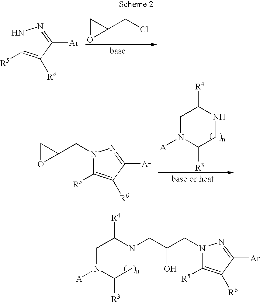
C1OC1CCl.N1C([R5])=C([R6])C([Ar])=N1.C1N([A])C([R3])CN(CC(CN2C([R5])=C([R6])C([Ar])=N2)O)C1[R4].C1N([A])C([R3])CNC1[R4].N1(CC2CO2)C([R5])=C([R6])C([Ar])=N1
